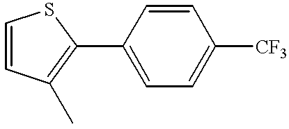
C1(C2=C(C)C=CS2)=CC=C([CF3])C=C1
